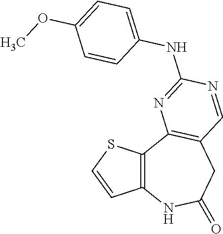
C12=C(C3=C(CC(=O)N1)C=NC(NC1=CC=C(OC)C=C1)=N3)SC=C2
